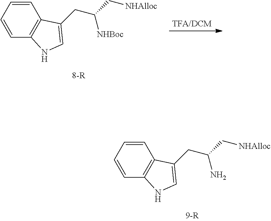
C1=CC=CC2=C1C(CC(C[NHAlloc])N)=CN2.[TFA/DCM].C1=CC=CC2=C1C(CC(C[NHAlloc])[NHBoc])=CN2
